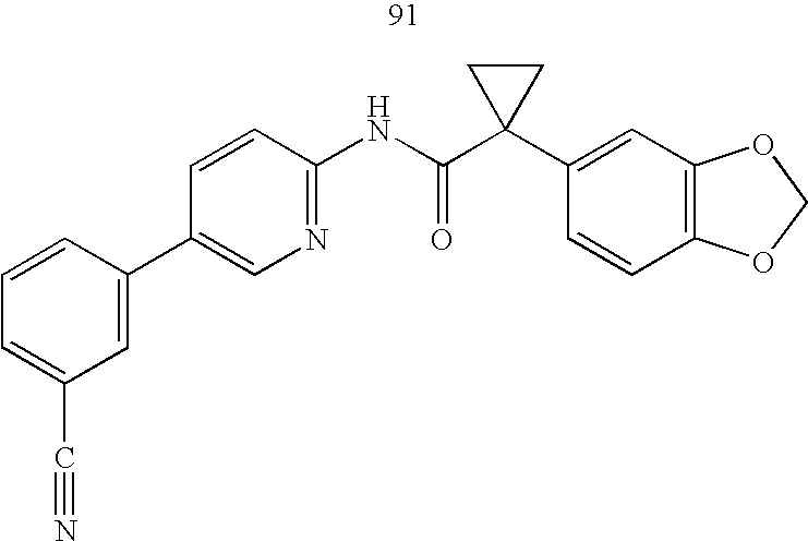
C1=CC(NC(C2(C3=CC4=C(C=C3)OCO4)CC2)=O)=NC=C1C1=CC(C#N)=CC=C1
